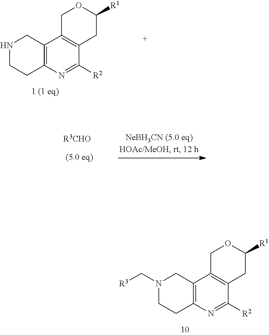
N1CCC2=C(C1)C1=C(C([R2])=N2)CC([R1])OC1.N1(C[R3])CCC2=C(C1)C1=C(C([R2])=N2)CC([R1])OC1.[R3CHO]
